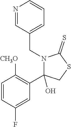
N1=CC(CN2C(C3=C([CH3O])C=CC(F)=C3)(O)CSC2=S)=CC=C1
